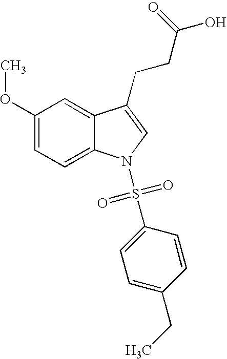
C1(OC)=CC=C2C(=C1)C(CCC(O)=O)=CN2S(=O)(=O)C1=CC=C(CC)C=C1
